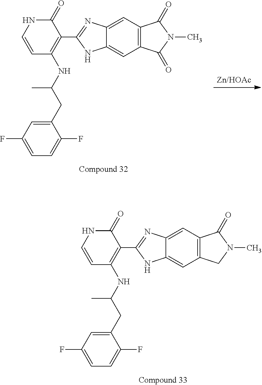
C1(C2=NC3=CC4=C(C=C3N2)CN(C)C4=O)=C(NC(CC2=CC(F)=CC=C2F)C)C=CNC1=O.C1(C2=NC3=CC4=C(C=C3N2)C(=O)N(C)C4=O)=C(NC(CC2=CC(F)=CC=C2F)C)C=CNC1=O
